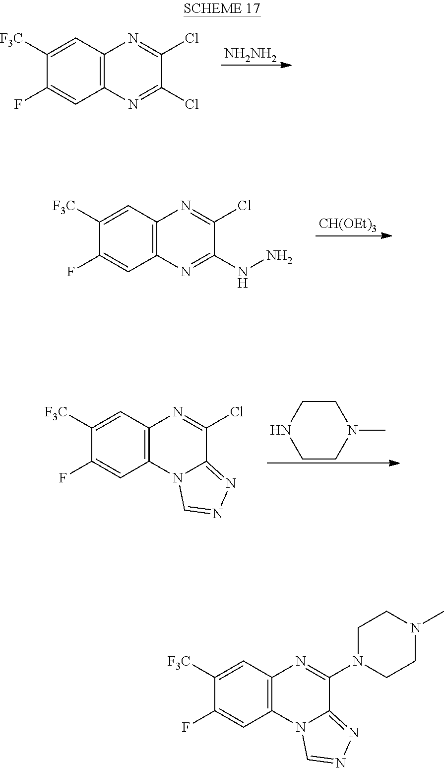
[NH2NH2].C12=C(C=C([F3C])C(F)=C1)N=C(Cl)C(Cl)=N2.[CH(OEt)3].C12=C(C=C([F3C])C(F)=C1)N=C(Cl)C(NN)=N2.C1CN(C)CCN1.C12=C(C=C([F3C])C(F)=C1)N=C(Cl)C1=NN=CN21.C12=C(C=C([F3C])C(F)=C1)N=C(N1CCN(C)CC1)C1=NN=CN21
